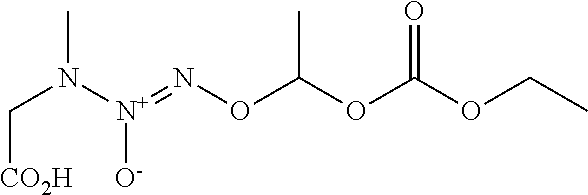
C(N([N+](=NOC(OC(OCC)=O)C)[O-])C)[CO2H]
